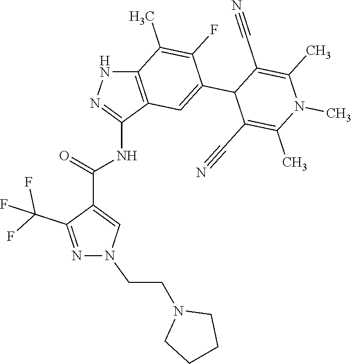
C12=C(C(NC(C3=CN(CCN4CCCC4)N=C3C(F)(F)F)=O)=NN1)C=C(C1C(C#N)=C(C)N(C)C(C)=C1C#N)C(F)=C2C
